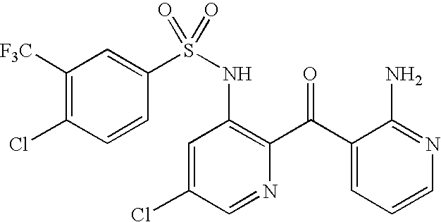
C1([F3C])=C(Cl)C=CC(S(NC2=C(C(C3=CC=CN=C3N)=O)N=CC(Cl)=C2)(=O)=O)=C1
